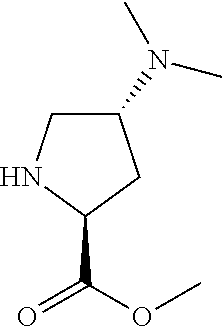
C1(N(C)C)CNC(C(OC)=O)C1
